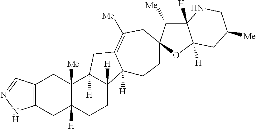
C12=C(C=NN1)CC1([Me])C([H])(C2)CCC2([H])C1([H])CC1=C([Me])CC3(CCC21[H])C([Me])C1([H])C([H])(O3)CC([Me])CN1
